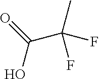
OC(C(F)(C)F)=O
